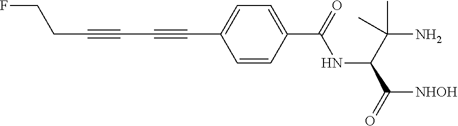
C(#CC#CC1=CC=C(C(=O)NC(C(N)(C)C)C([NHOH])=O)C=C1)CCF
